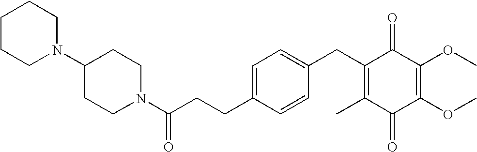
C1(=O)C(C)=C(CC2=CC=C(CCC(=O)N3CCC(N4CCCCC4)CC3)C=C2)C(=O)C(OC)=C1OC
